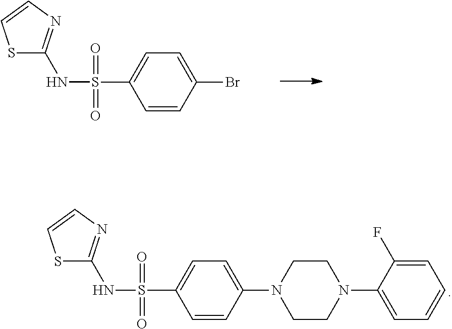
S1C(NS(=O)(C2=CC=C(Br)C=C2)=O)=NC=C1.S1C(NS(=O)(C2=CC=C(N3CCN(C4=CC=CC=C4F)CC3)C=C2)=O)=NC=C1
